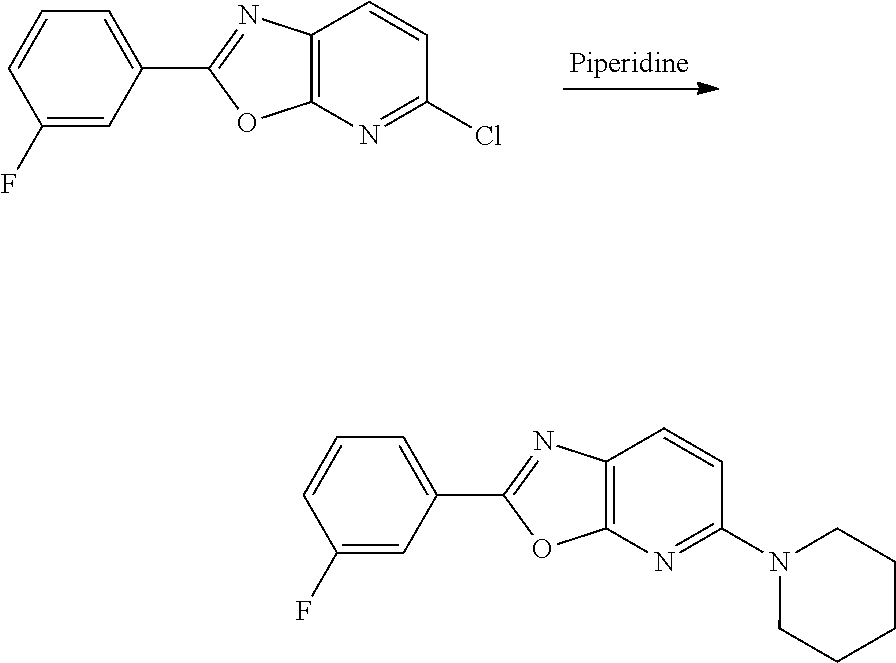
C1=CC(F)=CC(C2=NC3=C(O2)N=C(Cl)C=C3)=C1.C1=CC(F)=CC(C2=NC3=C(O2)N=C(N2CCCCC2)C=C3)=C1
